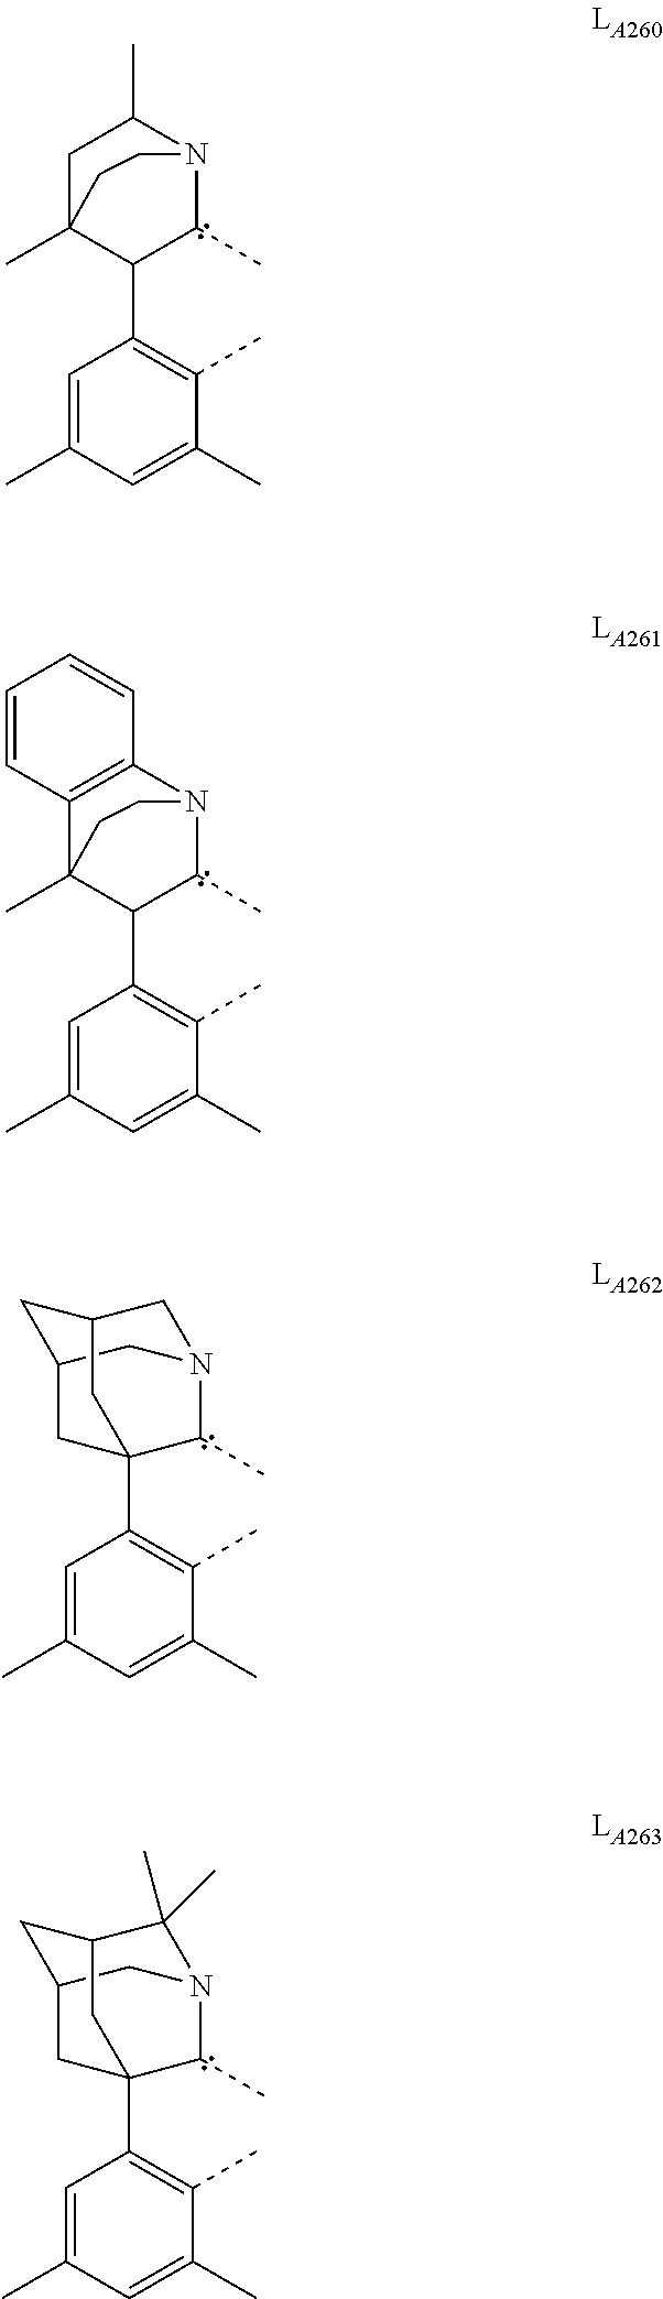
C1=C(C)C=C(C)C(C)=C1C1C(C)N2C(C)CC1(C)CC2.C1=C(C)C=C(C)C(C)=C1C1C(C)N2C3=C(C1(C)CC2)C=CC=C3.C1=C(C)C=C(C)C(C)=C1C12C(C)N3CC(C1)CC(C3)C2.C1=C(C)C=C(C)C(C)=C1C12C(C)N3CC(C1)CC(C3(C)C)C2
